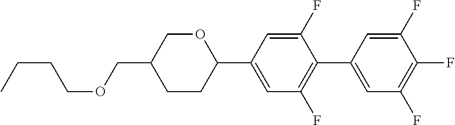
C(CCOCC1CCC(C2=CC(F)=C(C3=CC(F)=C(F)C(F)=C3)C(F)=C2)OC1)C
